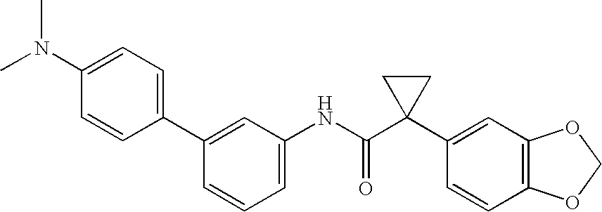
C1(C2=CC(NC(C3(C4=CC5=C(C=C4)OCO5)CC3)=O)=CC=C2)=CC=C(N(C)C)C=C1
